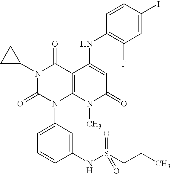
N1(C2CC2)C(=O)N(C2=CC=CC(NS(=O)(CCC)=O)=C2)C2=C(C1=O)C(NC1=C(F)C=C(I)C=C1)=CC(=O)N2C
